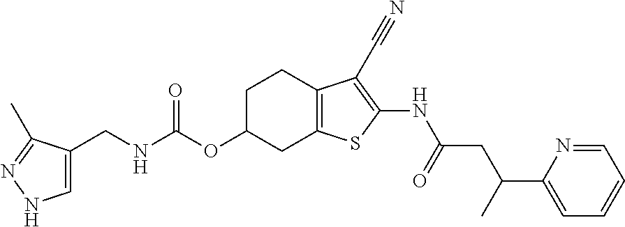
N(C(OC1CC2=C(CC1)C(C#N)=C(NC(CC(C1=CC=CC=N1)C)=O)S2)=O)CC1=CNN=C1C
